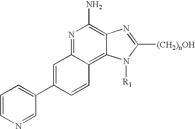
N1=C2C(=C3C(=C1N)N=C([(CH2)nOH])N3[R1])C=CC(C1=CC=CN=C1)=C2
